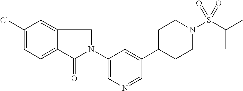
C1(N2CC3=CC(Cl)=CC=C3C2=O)=CN=CC(C2CCN(S(C(C)C)(=O)=O)CC2)=C1
